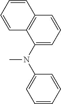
C1(N(C2=CC=CC=C2)C)=CC=CC2=C1C=CC=C2
